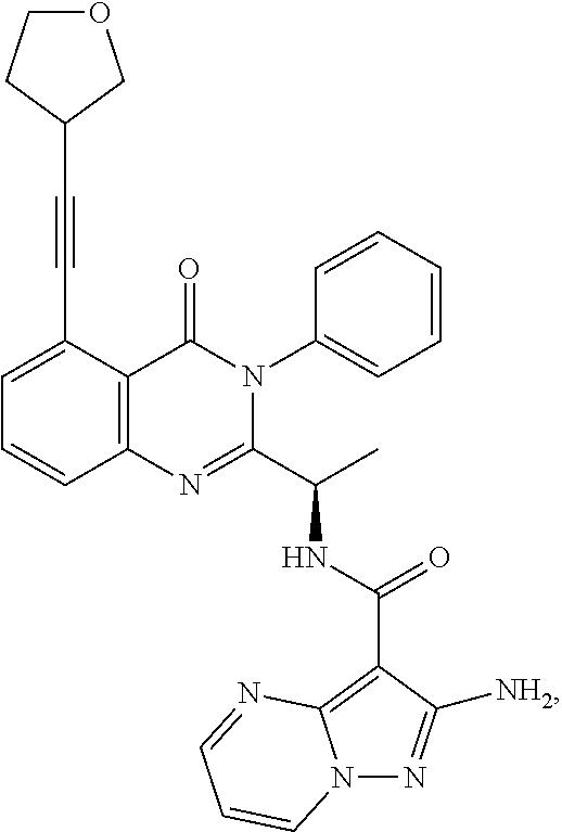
C1(C#CC2COCC2)=CC=CC2=C1C(=O)N(C1=CC=CC=C1)C(C(C)NC(C1=C3N(N=C1[NH2])C=CC=N3)=O)=N2
